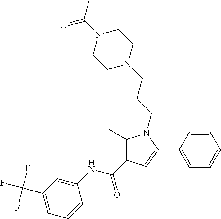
C1(C)=C(C(NC2=CC(C(F)(F)F)=CC=C2)=O)C=C(C2=CC=CC=C2)N1CCCN1CCN(C(C)=O)CC1
